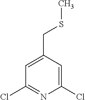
C1(CSC)=CC(Cl)=NC(Cl)=C1
